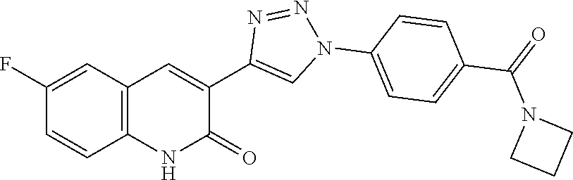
C12=C(C=C(F)C=C1)C=C(C1=CN(C3=CC=C(C(N4CCC4)=O)C=C3)N=N1)C(=O)N2
